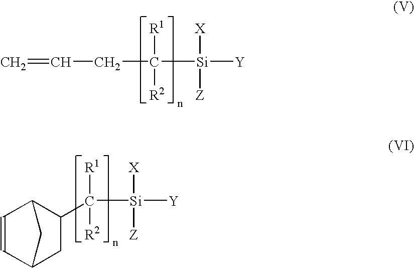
C=CCC([Si]([X])([Z])[Y])([R1])[R2].C1=CC2C(C([R2])([R1])[Si]([Z])([X])[Y])CC1C2
